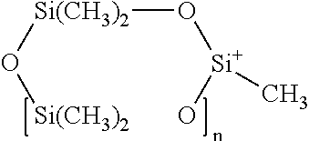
[Si(CH3)2](O[Si(CH3)2])O[Si](C)O
